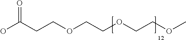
OC(CCOCCOCCOC)=O
